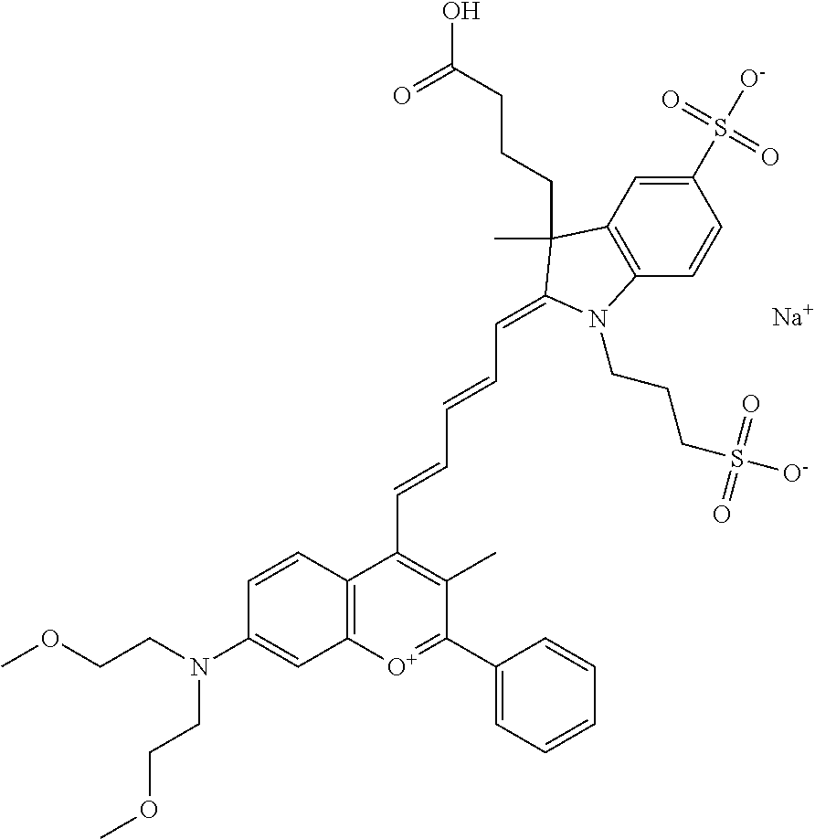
C12=C(C=CC(S([O-])(=O)=O)=C1)N(CCCS([O-])(=O)=O)C(=CC=CC=CC1=C(C)C(C3=CC=CC=C3)=[O+]C3=C1C=CC(N(CCOC)CCOC)=C3)C2(CCCC(O)=O)C.[Na]
